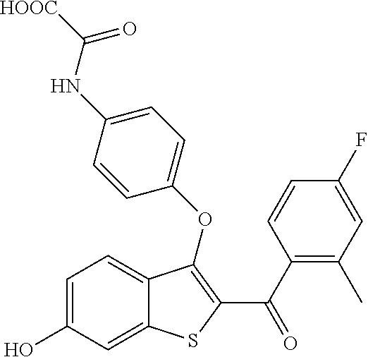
C1=C(O)C=C2C(=C1)C(OC1=CC=C(NC([HOOC])=O)C=C1)=C(C(C1=C(C)C=C(F)C=C1)=O)S2
